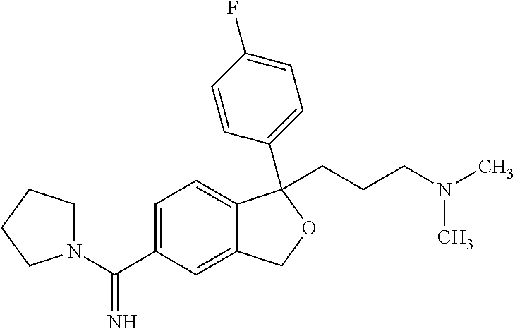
C1=C(C(N2CCCC2)=N)C=C2C(=C1)C(C1=CC=C(F)C=C1)(CCCN(C)C)OC2
